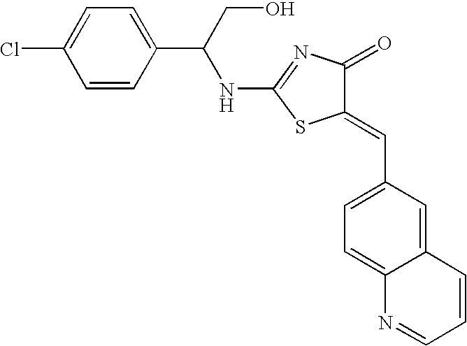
N(C1=NC(=O)C(=CC2=CC=C3C(=C2)C=CC=N3)S1)C(C1=CC=C(Cl)C=C1)CO
